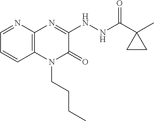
C1=NC2=C(C=C1)N(CCCC)C(=O)C(NNC(C1(C)CC1)=O)=N2
